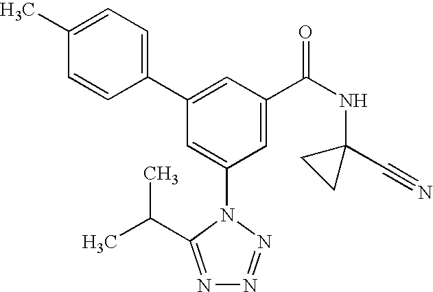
C1(C2=CC(C(NC3(C#N)CC3)=O)=CC(N3C(C(C)C)=NN=N3)=C2)=CC=C(C)C=C1
